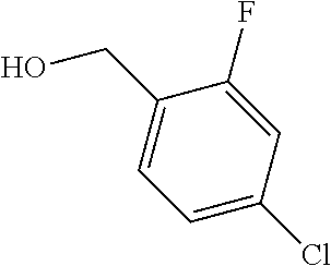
C1=C(Cl)C=C(F)C(CO)=C1
